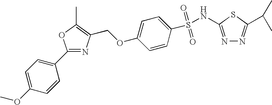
C(OC1=CC=C(S(=O)(=O)NC2=NN=C(C(C)C)S2)C=C1)C1=C(C)OC(C2=CC=C(OC)C=C2)=N1
